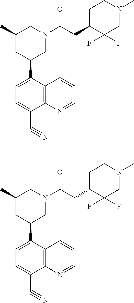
C12=C(C(C3CN(C(CC4C(F)(F)CN(C)CC4)=O)CC(C)C3)=CC=C1C#N)C=CC=N2.C12=C(C(C3CN(C(CC4C(F)(F)CN(C)CC4)=O)CC(C)C3)=CC=C1C#N)C=CC=N2
